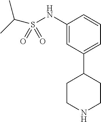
C1(NS(C(C)C)(=O)=O)=CC(C2CCNCC2)=CC=C1
